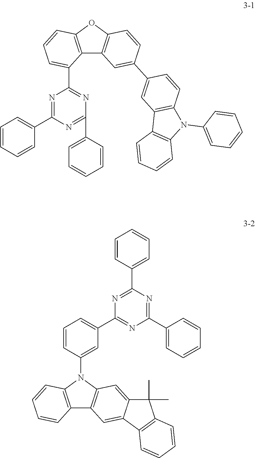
C12=C(OC3=C1C=C(C1=CC4=C(C=C1)N(C1=CC=CC=C1)C1=C4C=CC=C1)C=C3)C=CC=C2C1=NC(C2=CC=CC=C2)=NC(C2=CC=CC=C2)=N1.N1=C(C2=CC=CC=C2)N=C(C2=CC=CC=C2)N=C1C1=CC=CC(N2C3=C(C4=C2C=C2C(=C4)C4=C(C2(C)C)C=CC=C4)C=CC=C3)=C1
